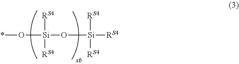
[RS4][Si]([RS4])(O[Si]([RS4])([RS4])[RS4])O*
